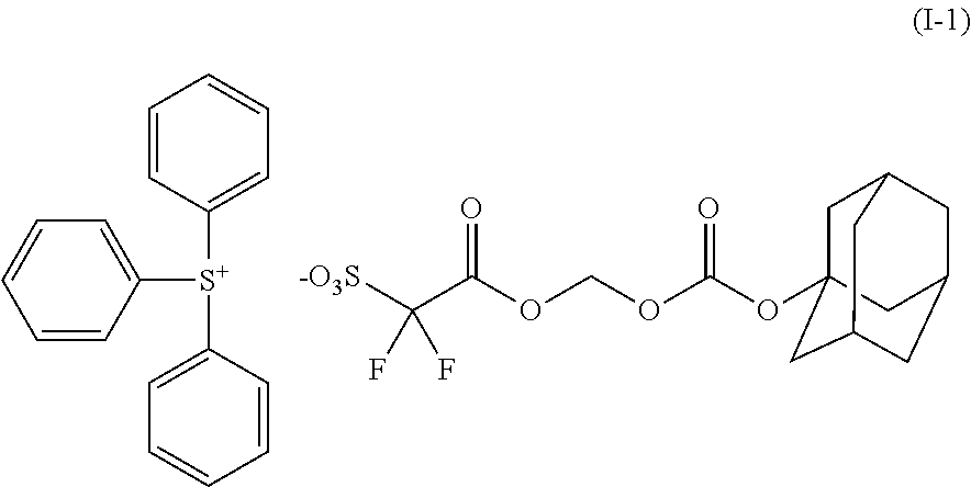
C1=CC([S+](C2=CC=CC=C2)C2=CC=CC=C2)=CC=C1.C1C2(OC(OCOC(C([-O3S])(F)F)=O)=O)CC3CC(CC1C3)C2
